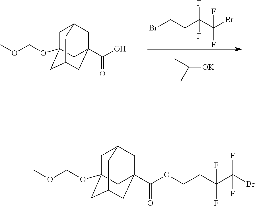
C(CC(C(Br)(F)F)(F)F)Br.CC([OK])(C)C.C1C2(OCOC)CC3CC(C(O)=O)(CC1C3)C2.C1C2(OCOC)CC3CC(C(=O)OCCC(C(Br)(F)F)(F)F)(CC1C3)C2
